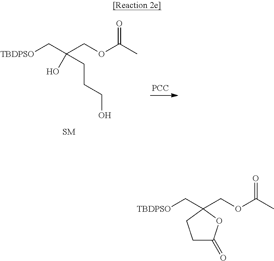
[TBDPSO]CC(COC(C)=O)(O)CCCO.[PCC].[TBDPSO]CC1(COC(C)=O)CCC(=O)O1
